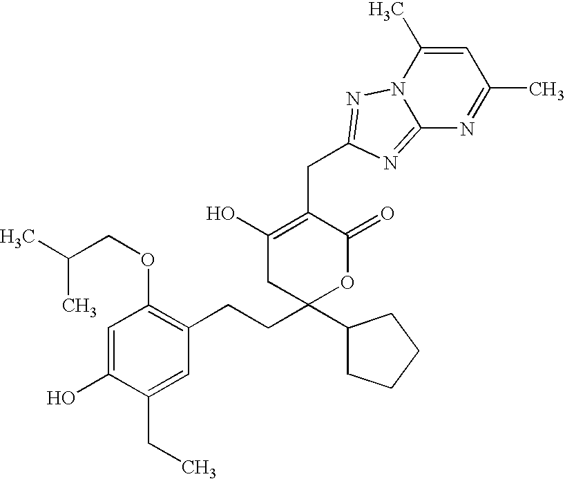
C12=NC(CC3=C(O)CC(CCC4=C(OCC(C)C)C=C(O)C(CC)=C4)(C4CCCC4)OC3=O)=NN1C(C)=CC(C)=N2
